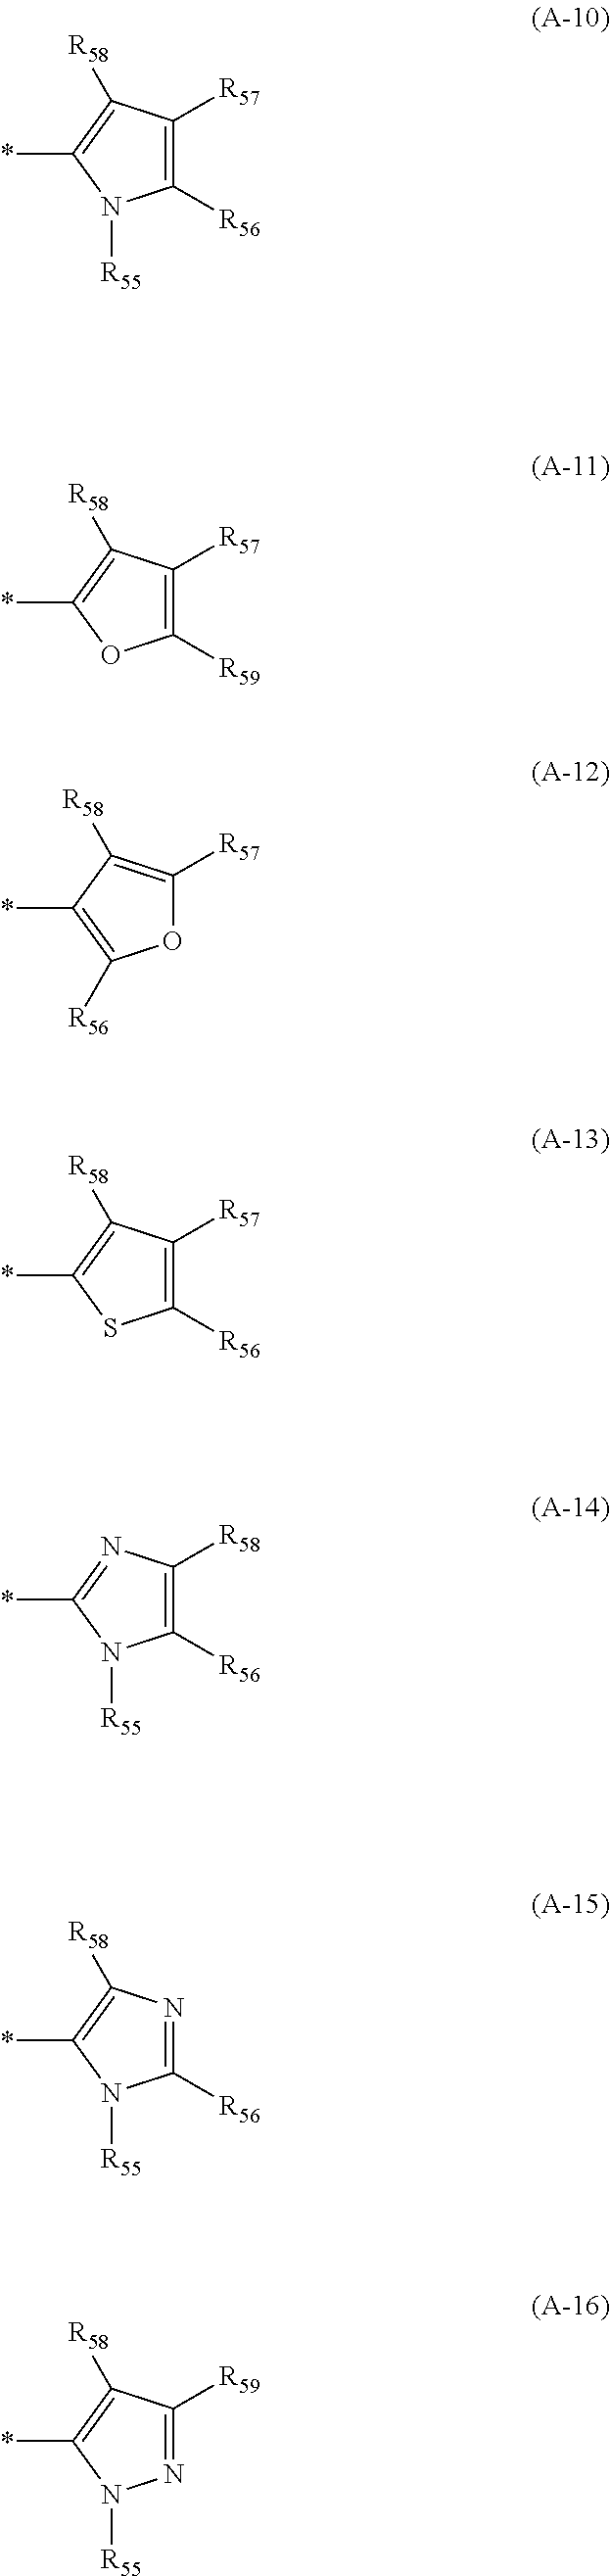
C1([R56])=C([R57])C([R58])=C(*)N1[R55].C1([R59])=C([R57])C([R58])=C(*)O1.O1C([R57])=C([R58])C(*)=C1[R56].C1([R56])=C([R57])C([R58])=C(*)S1.C1([R56])=C([R58])N=C(*)N1[R55].C1([R56])=NC([R58])=C(*)N1[R55].N1=C([R59])C([R58])=C(*)N1[R55]
